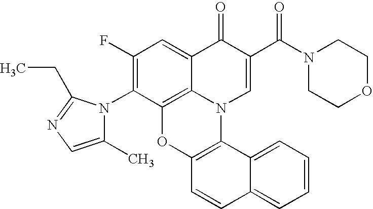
C1(F)=C(N2C(C)=CN=C2CC)C2=C3C(=C1)C(=O)C(C(N1CCOCC1)=O)=CN3C1=C(O2)C=CC2=CC=CC=C12
